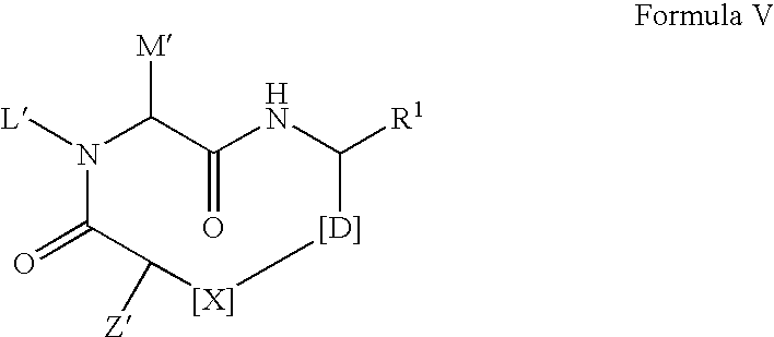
N1([L])C([M])C(=O)NC([R1])[[D]][[X]]C([Z])C1=O
